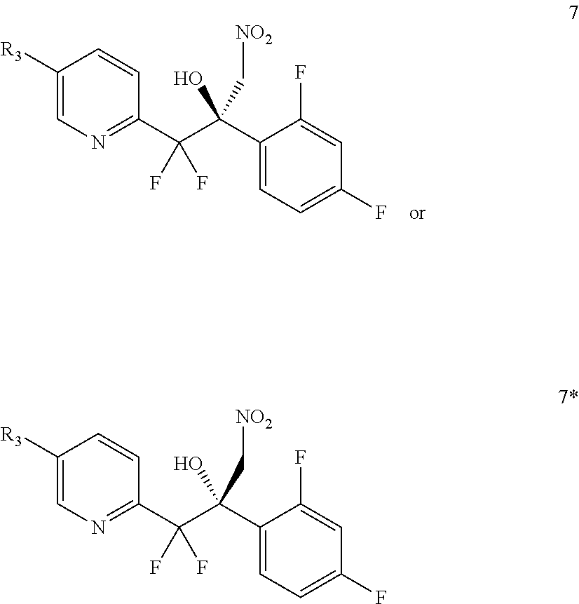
C(C[NO2])(O)(C(C1=NC=C([R3])C=C1)(F)F)C1=CC=C(F)C=C1F.C(C[NO2])(O)(C(C1=NC=C([R3])C=C1)(F)F)C1=CC=C(F)C=C1F
